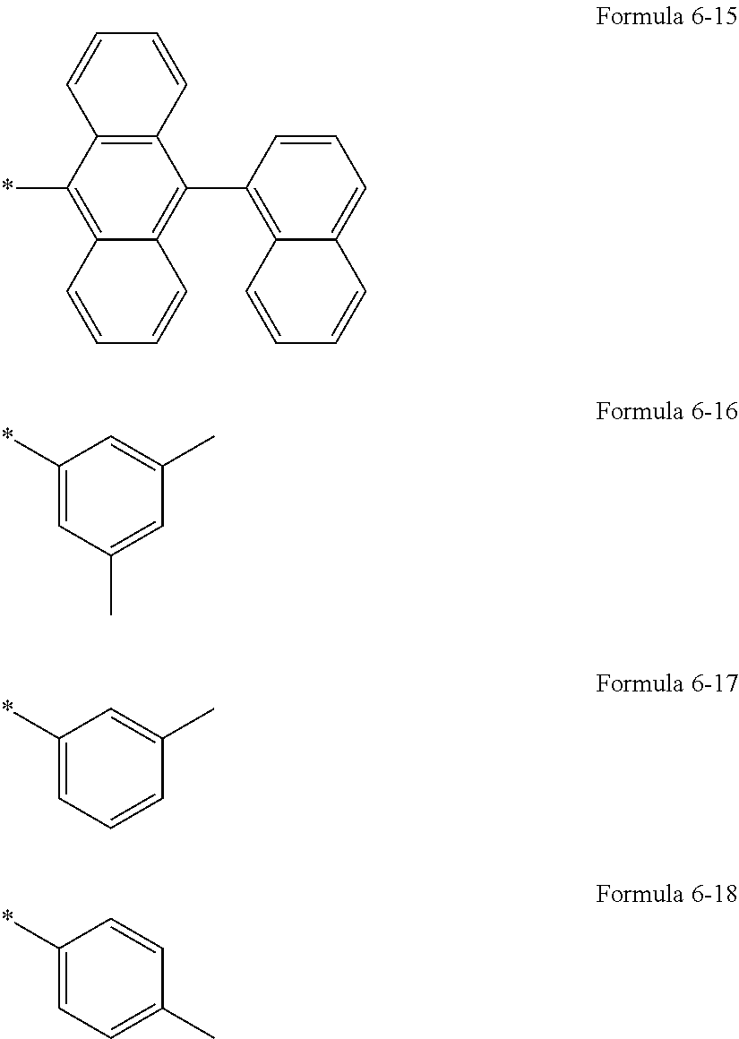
C1=CC=CC2=C1C(*)=C1C(=C2C2=C3C(=CC=C2)C=CC=C3)C=CC=C1.C1(*)=CC(C)=CC(C)=C1.C1(*)=CC=CC(C)=C1.C1(*)=CC=C(C)C=C1
